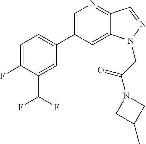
C1=C(C2=CC=C(F)C(C(F)F)=C2)C=C2C(=N1)C=NN2CC(N1CC(C)C1)=O
